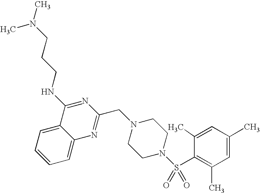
C1=C2C(=CC=C1)N=C(CN1CCN(S(C3=C(C)C=C(C)C=C3C)(=O)=O)CC1)N=C2NCCCN(C)C
